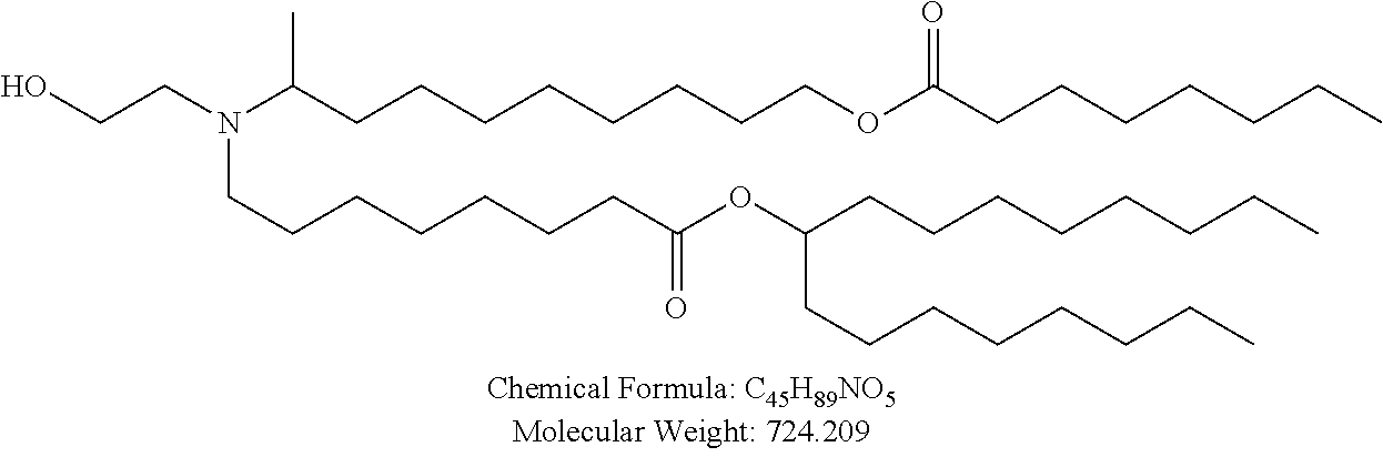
OCCN(C(CCCCCCCCOC(CCCCCCC)=O)C)CCCCCCCC(OC(CCCCCCCC)CCCCCCCC)=O
